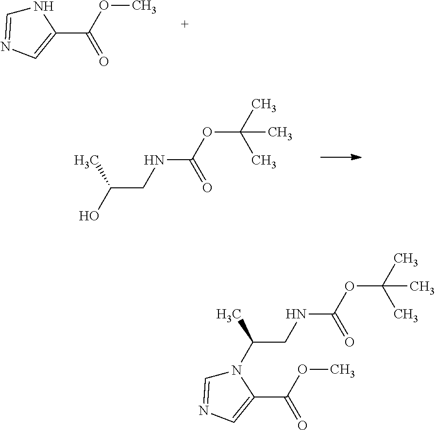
C(OC)(=O)C1=CN=CN1.C(OC(C)(C)C)(=O)NCC(O)C.C(OC)(=O)C1=CN=CN1C(CNC(OC(C)(C)C)=O)C
